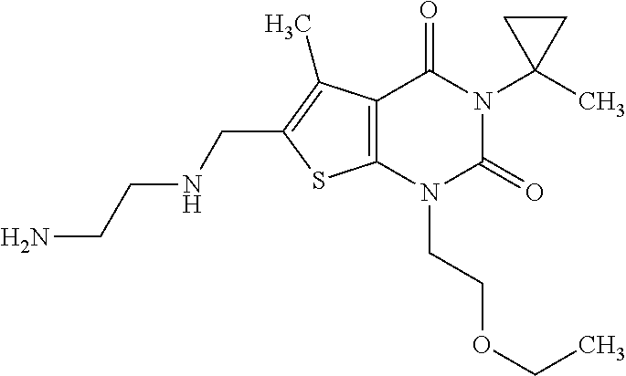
C12=C(N(CCOCC)C(=O)N(C3(C)CC3)C1=O)SC(CNCCN)=C2C
